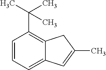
C1=CC=C2C(=C1C(C)(C)C)CC(C)=C2
